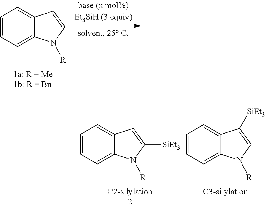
C1=CC=C2C(=C1)C=CN2[R].C1=CC=C2C(=C1)C=C([SiEt3])N2[R].C1=CC=C2C(=C1)C([SiEt3])=CN2[R]
